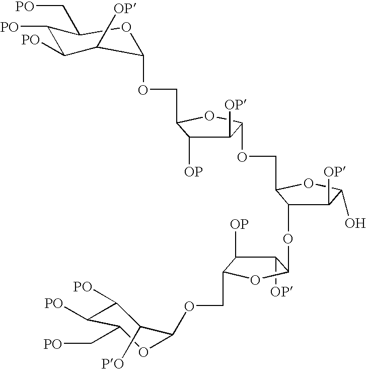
C1([PO])C([PO])C([OP])C(OCC2C([OP])C([OP])C(OCC3C(OC4C([OP])C([OP])C(COC5OC(C[PO])C([PO])C([PO])C5[PO])O4)C([OP])C(O)O3)O2)OC1C[PO]
